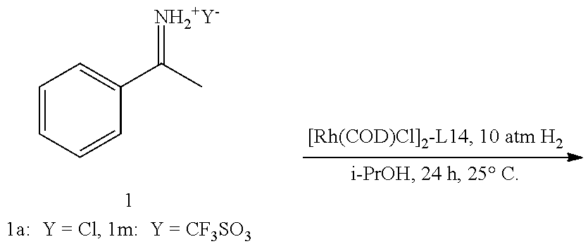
C1=CC=CC(C(C)=[NH2+Y-])=C1
